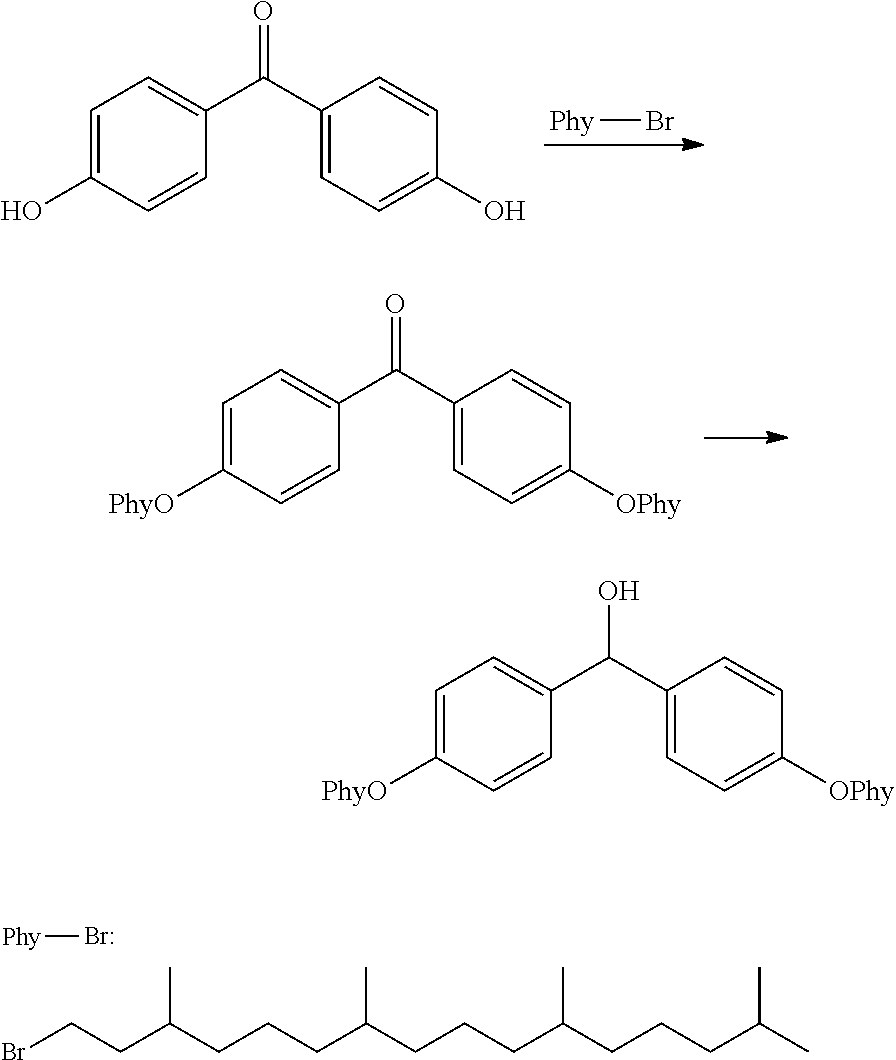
C1=C(O)C=CC(C(C2=CC=C(O)C=C2)=O)=C1.[Phy]Br.[Phy]Br.BrCCC(CCCC(CCCC(CCCC(C)C)C)C)C.C1=C([PhyO])C=CC(C(C2=CC=C([OPhy])C=C2)=O)=C1.C1=C([PhyO])C=CC(C(C2=CC=C([OPhy])C=C2)O)=C1
